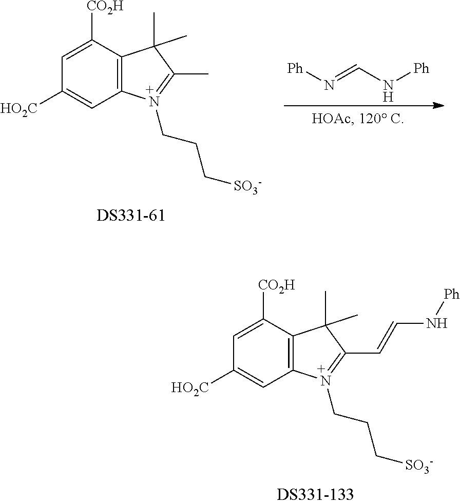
C12=C(C([CO2H])=CC([HO2C])=C1)C(C)(C)C(C)=N2CCC[SO3-].[Ph]N=CN[Ph].C12=C(C([CO2H])=CC([HO2C])=C1)C(C)(C)C(C=CN[Ph])=N2CCC[SO3-]
